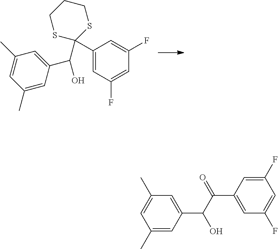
C1(C2(C(C3=CC(C)=CC(C)=C3)O)SCCCS2)=CC(F)=CC(F)=C1.C1(C)=CC(C(C(=O)C2=CC(F)=CC(F)=C2)O)=CC(C)=C1
